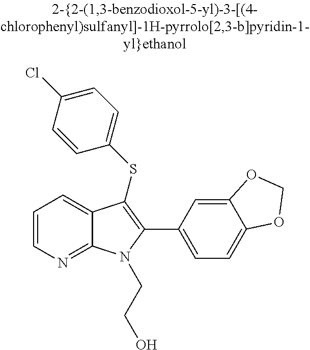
C1(C2=C(SC3=CC=C(Cl)C=C3)C3=CC=CN=C3N2CCO)=CC=C2C(=C1)OCO2
